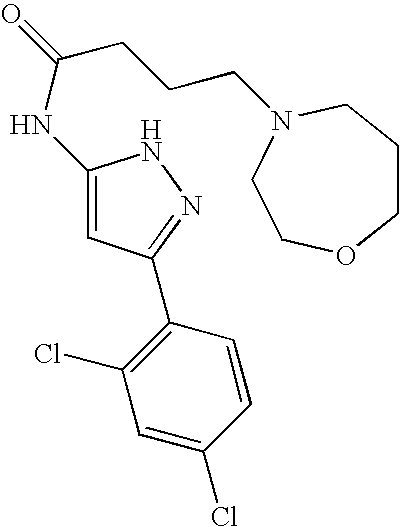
C(CC(NC1=CC(C2=C(Cl)C=C(Cl)C=C2)=NN1)=O)CN1CCCOCC1
